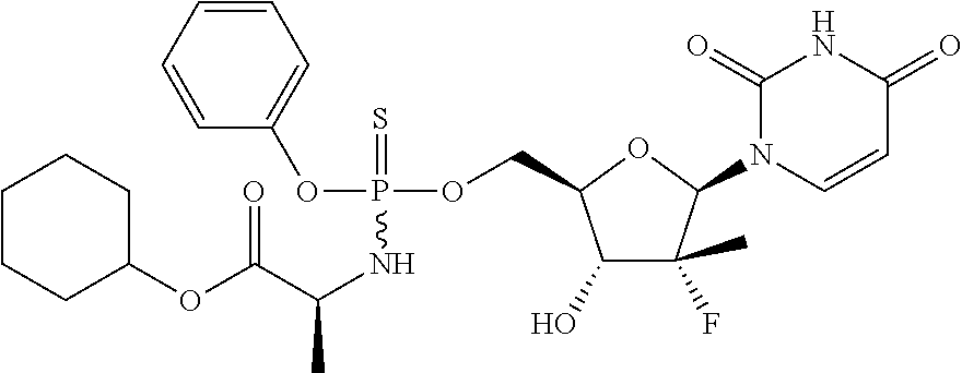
C1=CC=CC=C1OP(NC(C(OC1CCCCC1)=O)C)(OCC1C(O)C(C)(F)C(N2C=CC(=O)NC2=O)O1)=S
